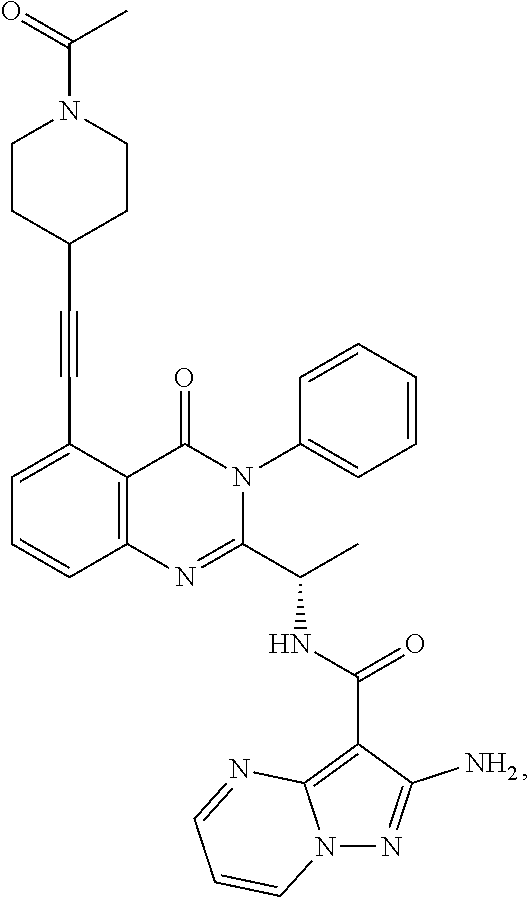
C1=C(C#CC2CCN(C(=O)C)CC2)C2=C(C=C1)N=C(C(C)NC(=O)C1=C3N(N=C1N)C=CC=N3)N(C1=CC=CC=C1)C2=O
